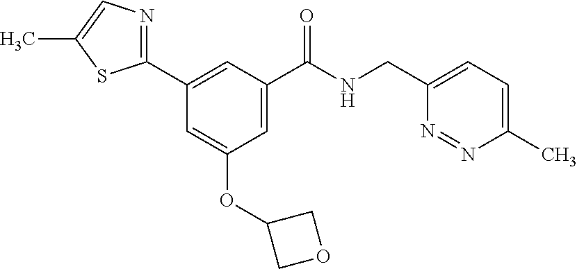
C1(C2=NC=C(C)S2)=CC(C(NCC2=CC=C(C)N=N2)=O)=CC(OC2COC2)=C1
